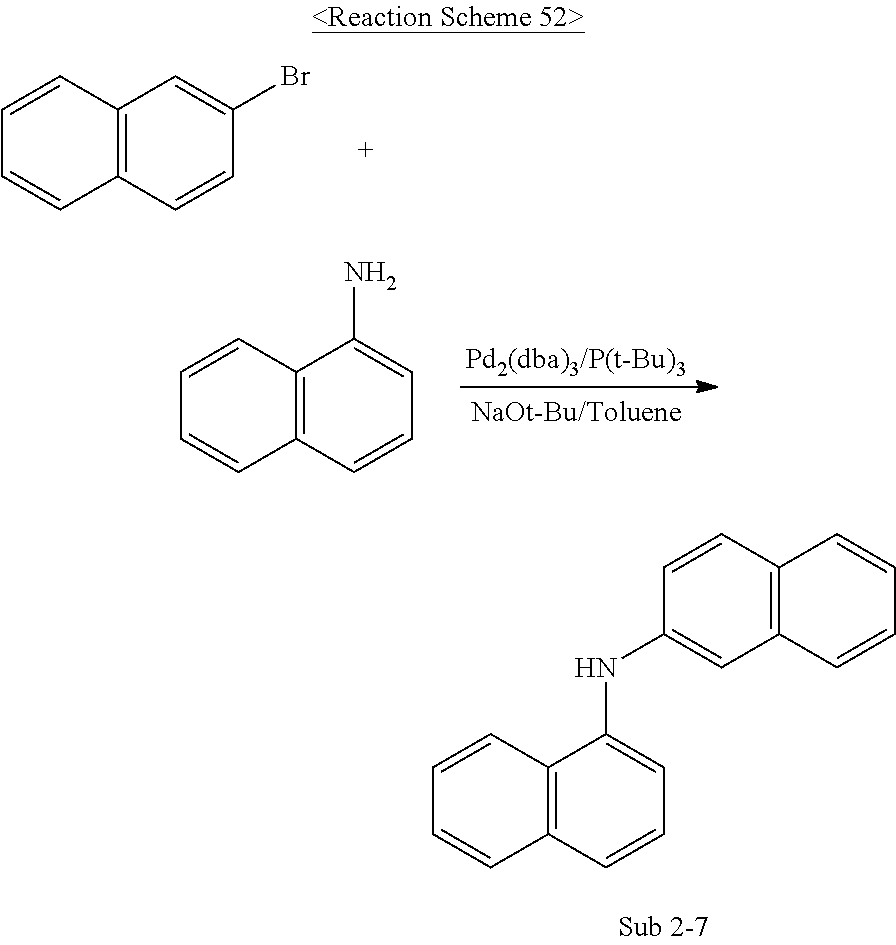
C12=C(C=CC(Br)=C1)C=CC=C2.C12=C(C=CC=C1N)C=CC=C2.C12=C(C=CC=C1NC1=CC3=C(C=CC=C3)C=C1)C=CC=C2
